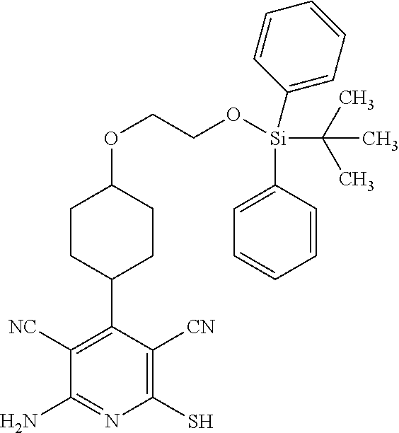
C1(S)=C([CN])C(C2CCC(OCCO[Si](C(C)(C)C)(C3=CC=CC=C3)C3=CC=CC=C3)CC2)=C([NC])C(N)=N1
